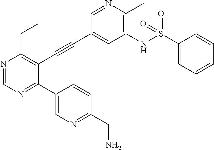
C1(NS(C2=CC=CC=C2)(=O)=O)=C(C)N=CC(C#CC2=C(CC)N=CN=C2C2=CN=C(CN)C=C2)=C1
